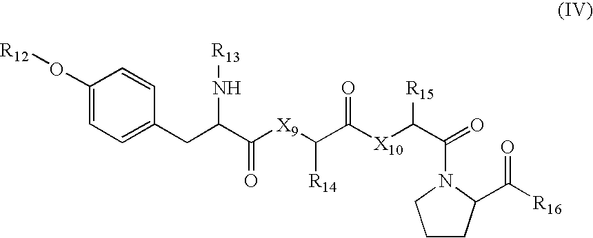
C1(O[R12])=CC=C(CC(C([X9]C(C([X10]C(C(N2C(C([R16])=O)CCC2)=O)[R15])=O)[R14])=O)N[R13])C=C1
